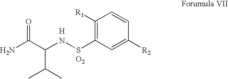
NC(C(NSC1=C([R1])C=CC([R2])=C1)C(C)C)=O.[H].[O2]
